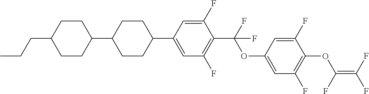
C1(C2=CC(F)=C(C(OC3=CC(F)=C(OC(=C(F)F)F)C(F)=C3)(F)F)C(F)=C2)CCC(C2CCC(CCC)CC2)CC1
